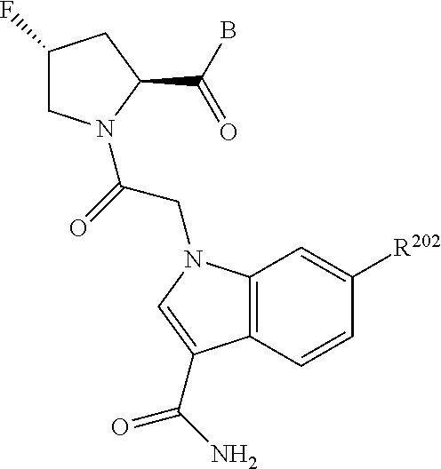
C1(F)CN(C(=O)CN2C3=C(C=CC([R202])=C3)C(C(=O)N)=C2)C(C(B)=O)C1
